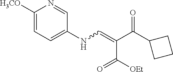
C1([H3CO])=CC=C(NC=C(C([OEt])=O)C(=O)C2CCC2)C=N1
